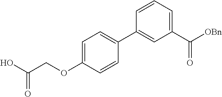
C1(C([OBn])=O)=CC=CC(C2=CC=C(OCC(O)=O)C=C2)=C1
